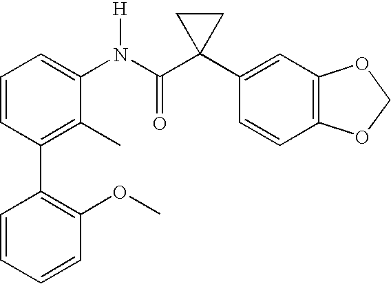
C1(N(C(C2(C3=CC4=C(C=C3)OCO4)CC2)=O)[H])=CC=CC(C2=C(OC)C=CC=C2)=C1C
